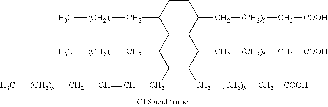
C1=CC(C[(CH2)4]C)C2C(C1C[(CH2)5]C[COOH])C(C[(CH2)5]C[COOH])C(C[(CH2)5]C[COOH])C(CC=CC[(CH2)3]C)C2C[(CH2)4]C
